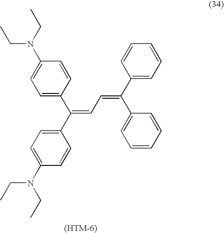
C1=C(N(CC)CC)C=CC(C(=CC=C(C2=CC=CC=C2)C2=CC=CC=C2)C2=CC=C(N(CC)CC)C=C2)=C1
